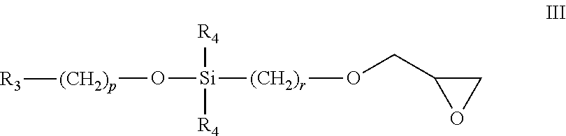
O([Si]([(CH2)r]OCC1OC1)([R4])[R4])[(CH2)p][R3]
